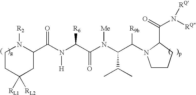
C(N(C(C(N(C(C([R9b])N1CCCC1C(=O)N([RQ])[RQ])C(C)C)[Me])=O)[R6])[H])(=O)C1N([R2])CCC([RL1])([RL2])C1
